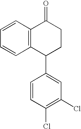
C12=C(C=CC=C1)C(=O)CCC2C1=CC(Cl)=C(Cl)C=C1
